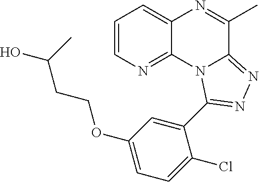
C1=CN=C2C(=C1)N=C(C)C1=NN=C(C3=CC(OCCC(O)C)=CC=C3Cl)N21
